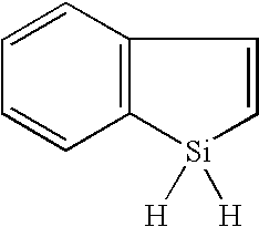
C1=CC2=C(C=C1)[Si]([H])([H])C=C2
